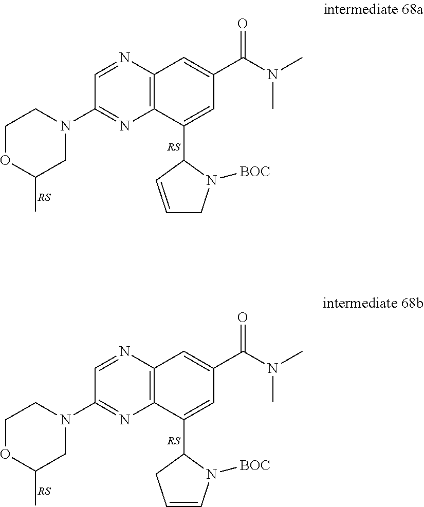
N1(C2=NC3=C(N=C2)C=C(C(N(C)C)=O)C=C3C2C=CCN2[BOC])CCOC(C)C1.N1(C2=NC3=C(N=C2)C=C(C(N(C)C)=O)C=C3C2CC=CN2[BOC])CCOC(C)C1
